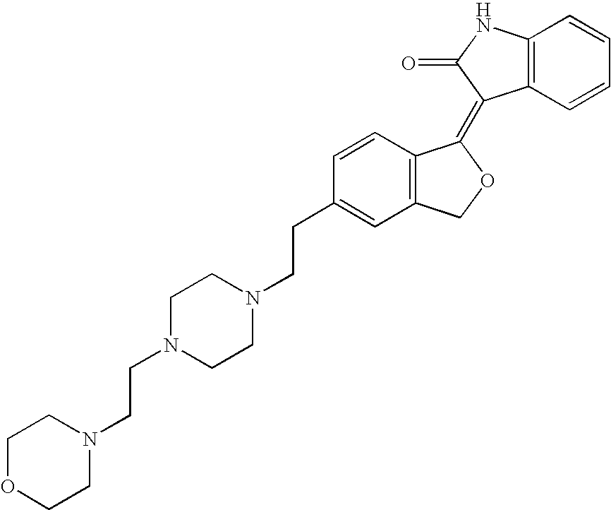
C1=CC(CCN2CCN(CCN3CCOCC3)CC2)=CC2=C1C(=C1C3=C(NC1=O)C=CC=C3)OC2
